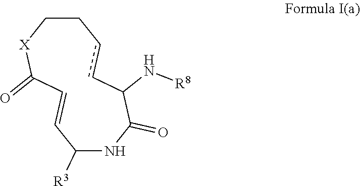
C1=CC(=O)[X]CCccC(N[R8])C(=O)NC1[R3]
